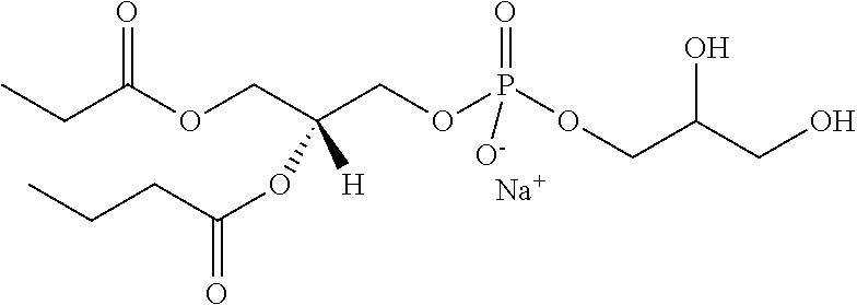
CCC(OCC(COP(OCC(CO)O)(=O)[O-])(OC(CCC)=O)[H])=O.[Na]
